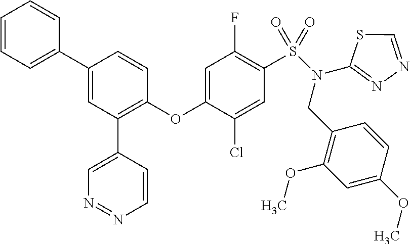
C1=CC(C2=CC(C3=CN=NC=C3)=C(OC3=CC(F)=C(S(N(CC4=C(OC)C=C(OC)C=C4)C4=NN=CS4)(=O)=O)C=C3Cl)C=C2)=CC=C1
